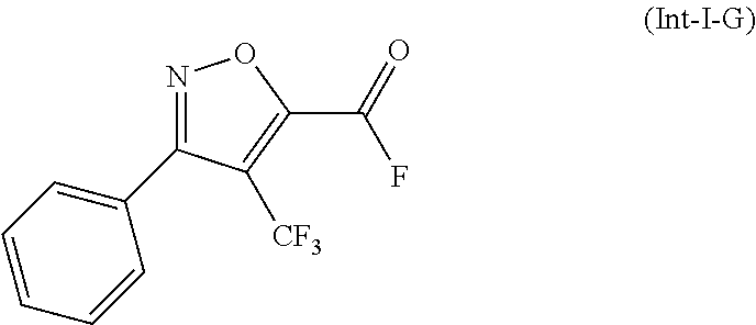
N1=C(C2=CC=CC=C2)C([CF3])=C(C(=O)F)O1
